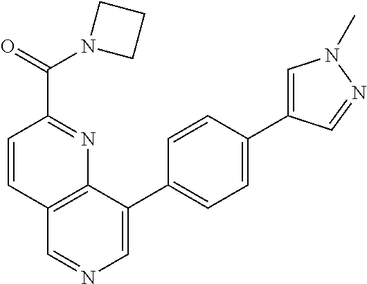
C12=C(C(C3=CC=C(C4=CN(C)N=C4)C=C3)=CN=C1)N=C(C(=O)N1CCC1)C=C2
